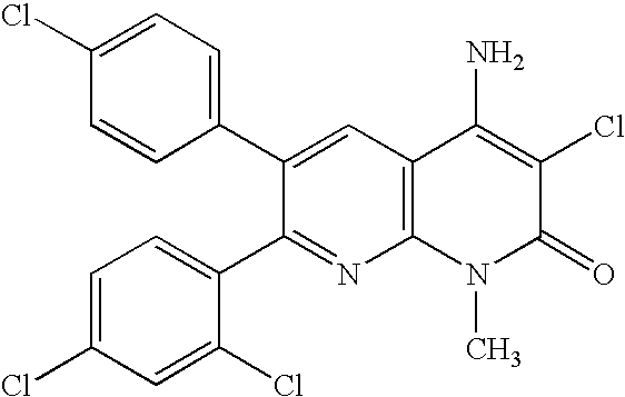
C1=CC(C2=CC3=C(N=C2C2=CC=C(Cl)C=C2Cl)N(C)C(=O)C(Cl)=C3N)=CC=C1Cl
